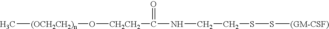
[(OCH2CH2)n](C)O[CH2CH2]C(=O)NCCSS[(GM-CSF)]
